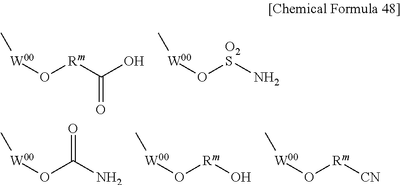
C[W00]O[Rm]C(=O)O.C[W00]O[O2S]N.C[W00]OC(N)=O.C[W00]O[Rm]O.C[W00]O[Rm][CN]
